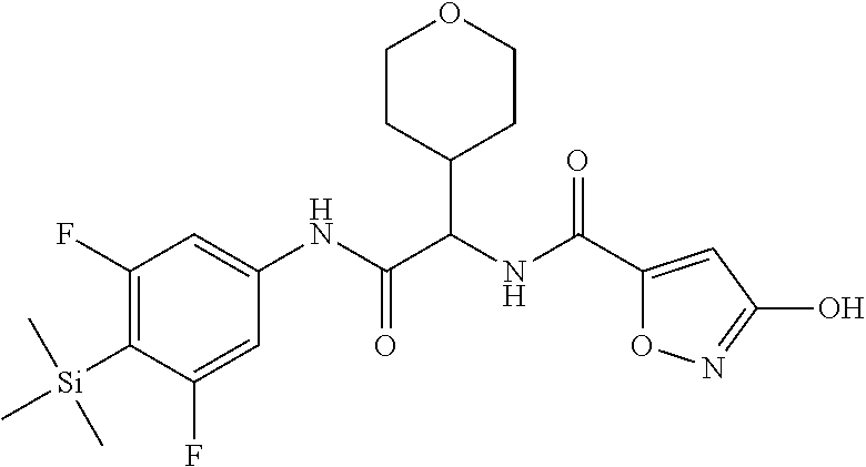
C1(F)=C([Si](C)(C)C)C(F)=CC(NC(C(NC(=O)C2=CC(O)=NO2)C2CCOCC2)=O)=C1
